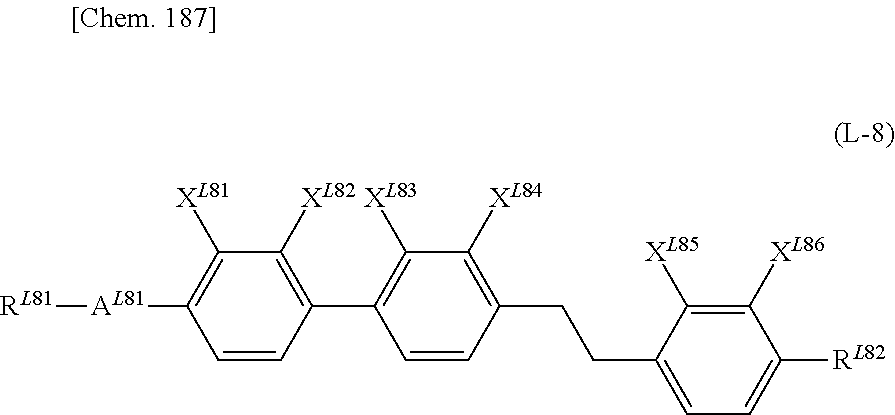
C1=CC(C2=C([XL83])C([XL84])=C(CCC3=CC=C([RL82])C([XL86])=C3[XL85])C=C2)=C([XL82])C([XL81])=C1[AL81][RL81]
